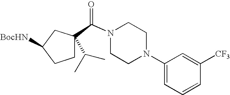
C1C(C(N2CCN(C3=CC=CC([CF3])=C3)CC2)=O)(C(C)C)CC([BocHN])C1
